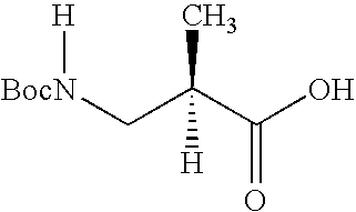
[BocN](CC(C(O)=O)(C)[H])[H]
